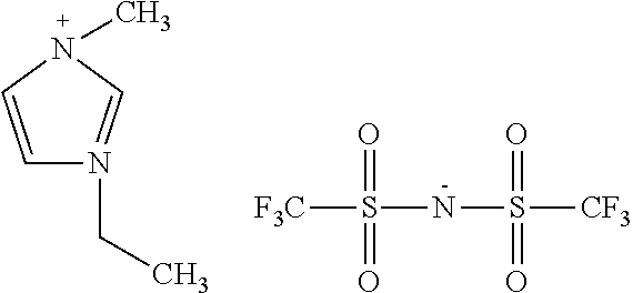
C1=CN(C)C=N1CC.[F3C]S(NS([CF3])(=O)=O)(=O)=O
